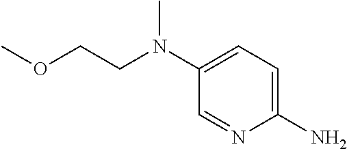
C1(N)=CC=C(N(C)CCOC)C=N1
